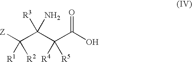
[Z]C(C(C(C(=O)O)([R5])[R4])(N)[R3])([R2])[R1]
